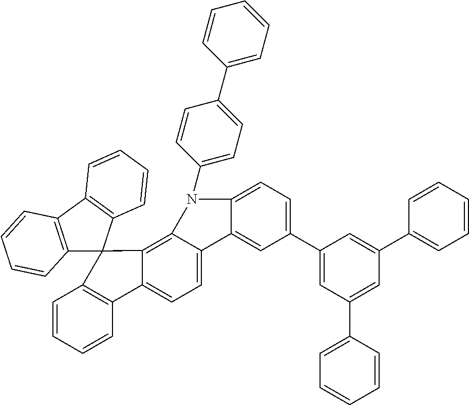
C1=CC=CC2=C1C1(C3=C4C(=CC=C23)C2=CC(C3=CC(C5=CC=CC=C5)=CC(C5=CC=CC=C5)=C3)=CC=C2N4C2=CC=C(C3=CC=CC=C3)C=C2)C2=C(C3=C1C=CC=C3)C=CC=C2
